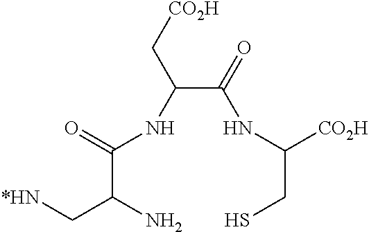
C(C(N)C[*HN])(=O)NC(C(=O)NC(CS)[CO2H])C[CO2H]
